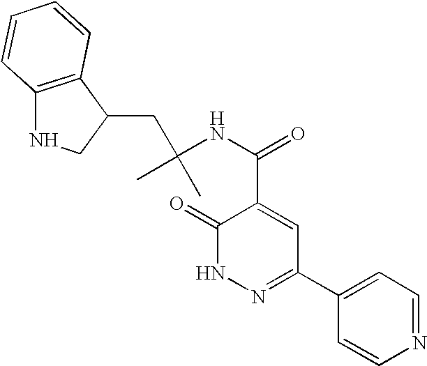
C1(=O)NN=C(C2=CC=NC=C2)C=C1C(NC(C)(C)CC1C2=C(NC1)C=CC=C2)=O
